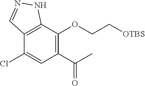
C12=C(C(OCC[OTBS])=C(C(C)=O)C=C1Cl)NN=C2
